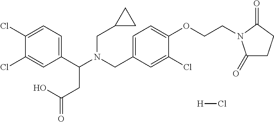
C1(C(N(CC2=CC=C(OCCN3C(=O)CCC3=O)C(Cl)=C2)CC2CC2)CC(=O)O)=CC=C(Cl)C(Cl)=C1.[H]Cl
